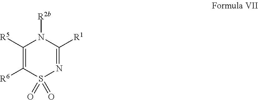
C1([R5])=C([R6])S(=O)(=O)N=C([R1])N1[R2b]
